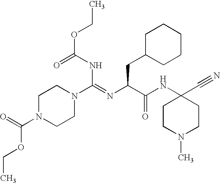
C1N(C(=O)OCC)CCN(C(=NC(C(NC2(C#N)CCN(C)CC2)=O)CC2CCCCC2)NC(=O)OCC)C1
